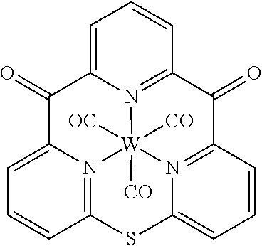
C1=C2N3=C(C=C1)C(=O)C1=N4C(=CC=C1)SC1=N(C(=CC=C1)C2=O)[W]34([CO])([OC])[CO]
